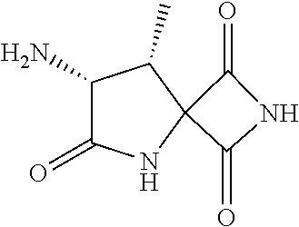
C1(=O)NC(=O)C12NC(=O)C(N)C2C
